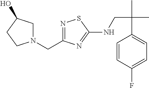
N1=C(CN2CC(O)CC2)N=C(NCC(C)(C)C2=CC=C(F)C=C2)S1
